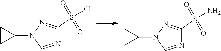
N1=CN(C2CC2)N=C1S(=O)(=O)Cl.N1=CN(C2CC2)N=C1S(=O)(=O)N
